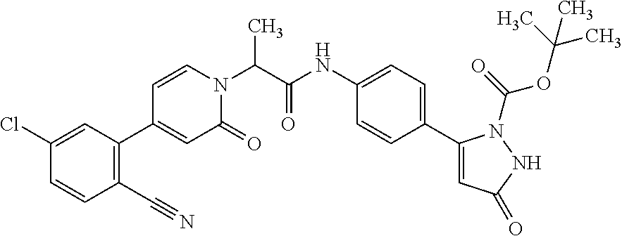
N(C1=CC=C(C2=CC(=O)NN2C(=O)OC(C)(C)C)C=C1)C(C(N1C=CC(C2=C(C#N)C=CC(Cl)=C2)=CC1=O)C)=O
